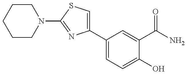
C1(C2=CC=C(O)C(C(N)=O)=C2)=CSC(N2CCCCC2)=N1
